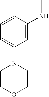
C1=CC(NC)=CC(N2CCOCC2)=C1
